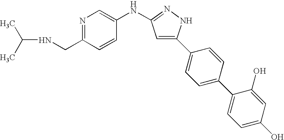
N1=C(CNC(C)C)C=CC(NC2=NNC(C3=CC=C(C4=CC=C(O)C=C4O)C=C3)=C2)=C1
